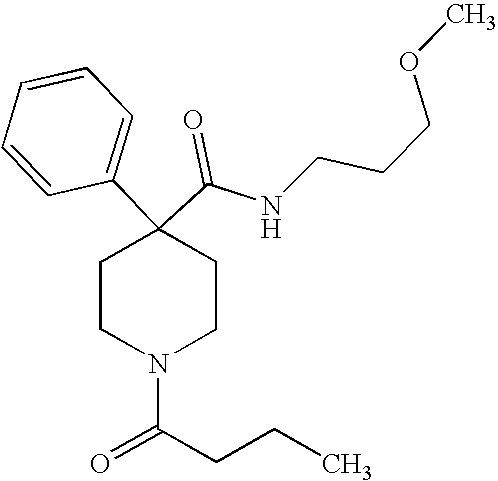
N(C(C1(C2=CC=CC=C2)CCN(C(=O)CCC)CC1)=O)CCCOC
